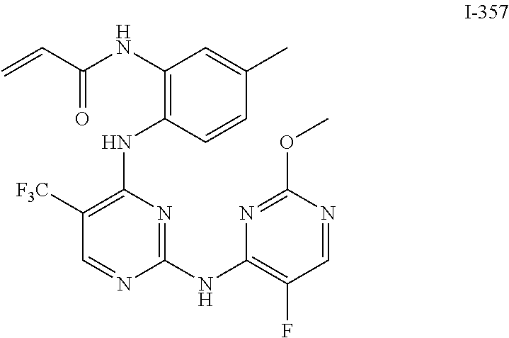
N1=C(NC2=C(F)C=NC(OC)=N2)N=CC([F3C])=C1NC1=C(NC(C=C)=O)C=C(C)C=C1
